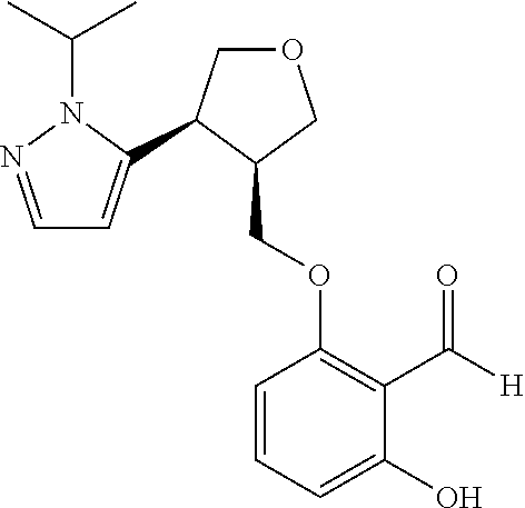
C1(COC2=C(C([H])=O)C(O)=CC=C2)COCC1C1=CC=NN1C(C)C
